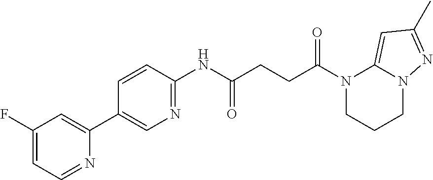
N1(C(CCC(NC2=NC=C(C3=CC(F)=CC=N3)C=C2)=O)=O)CCCN2C1=CC(C)=N2
